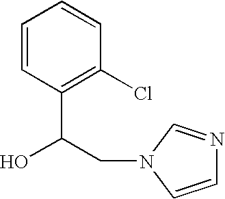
C1=CC(C(O)CN2C=NC=C2)=C(Cl)C=C1
